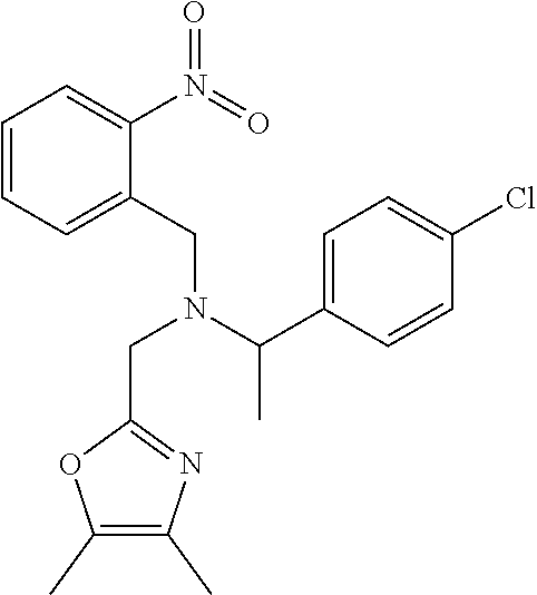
C1=CC=C(CN(C(C2=CC=C(Cl)C=C2)C)CC2=NC(C)=C(C)O2)C(N(=O)=O)=C1
